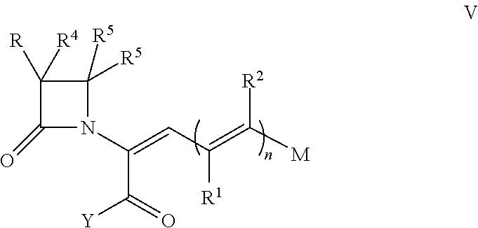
C1([R])([R4])C(=O)N(C(=CC(=C([M])[R2])[R1])C(=O)[Y])C1([R5])[R5]
